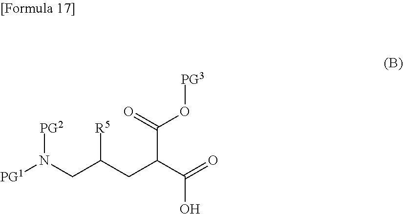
[PG1]N(CC(CC(C(=O)O)C(O[PG3])=O)[R5])[PG2]
